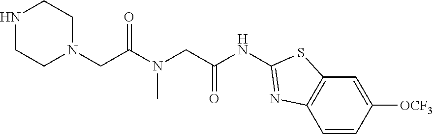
C1=CC([OCF3])=CC2=C1N=C(NC(CN(C(CN1CCNCC1)=O)C)=O)S2
